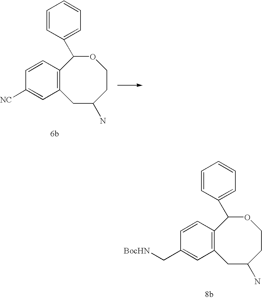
C12=C(C=CC(C[BocHN])=C1)C(C1=CC=CC=C1)OCCC(N)C2.C12=C(C=CC([NC])=C1)C(C1=CC=CC=C1)OCCC(N)C2
